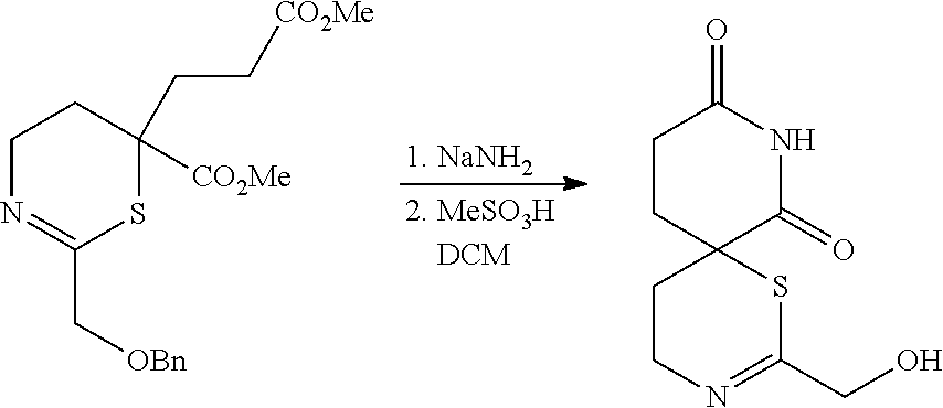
C1N=C(C[OBn])SC(CC[CO2Me])([CO2Me])C1.C1CN=C(CO)SC12C(=O)NC(=O)CC2.[1. NaNH2]
